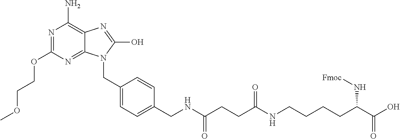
N1=C(OCCOC)N=C2C(=C1N)N=C(O)N2CC1=CC=C(CNC(CCC(NCCCCC(C(O)=O)N[Fmoc])=O)=O)C=C1
